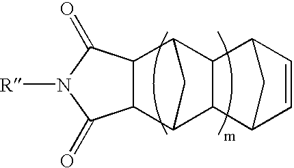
C12C(C3C4C(C1C3)C1C=CC4C1)C(=O)N([R])C2=O
